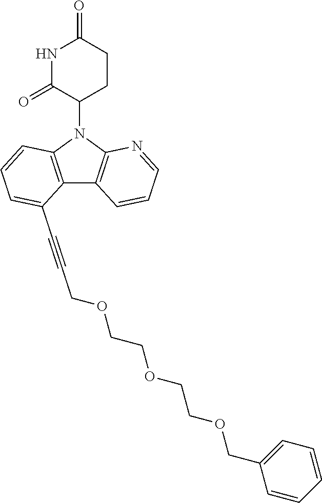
N1(C2CCC(=O)NC2=O)C2=C(C3=C1C=CC=C3C#CCOCCOCCOCC1=CC=CC=C1)C=CC=N2
